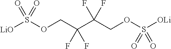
[LiO]S(OCC(C(COS([OLi])(=O)=O)(F)F)(F)F)(=O)=O
